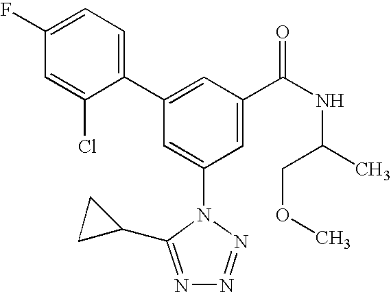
C1(C2=CC(C(NC(C)COC)=O)=CC(N3C(C4CC4)=NN=N3)=C2)=CC=C(F)C=C1Cl
